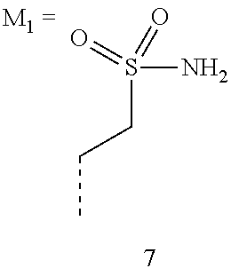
C(C)CS(N)(=O)=O
